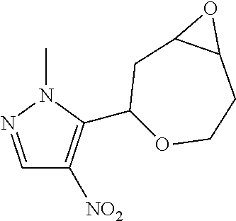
C1=NN(C)C(C2OCCC3C(C2)O3)=C1[NO2]
